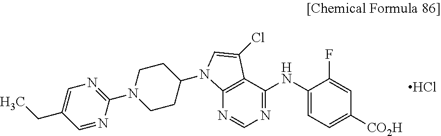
N1=C(NC2=CC=C([CO2H])C=C2F)C2=C(N=C1)N(C1CCN(C3=NC=C(CC)C=N3)CC1)C=C2Cl.Cl
